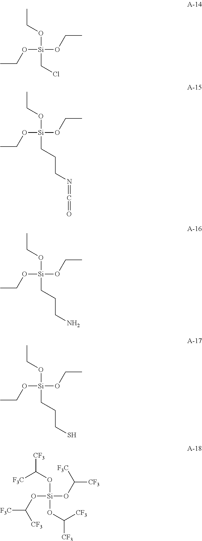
C(O[Si](OCC)(OCC)CCl)C.C(O[Si](OCC)(OCC)CCCN=C=O)C.C(O[Si](OCC)(OCC)CCCN)C.C(O[Si](OCC)(OCC)CCCS)C.C(O[Si](OC([CF3])[F3C])(OC([F3C])[CF3])OC([CF3])[CF3])([CF3])[F3C]
